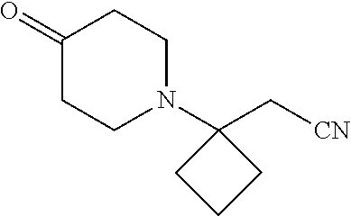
O=C1CCN(C2(C[CN])CCC2)CC1
